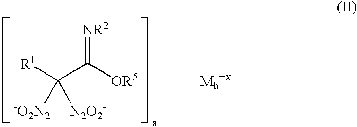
[Mb+x].[R1]C(C([OR5])=[NR2])([-O2N2])[N2O2-]
